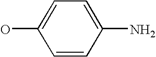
C1(O)=CC=C(N)C=C1
